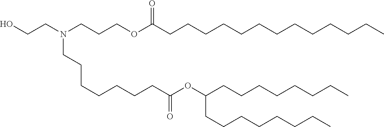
C(C(=O)OC(CCCCCCCC)CCCCCCCC)CCCCCCN(CCO)CCCOC(CCCCCCCCCCCCC)=O
